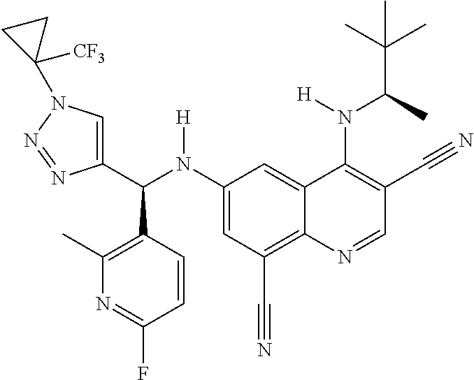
C1(N(C(C2=CN(C3([CF3])CC3)N=N2)C2=C(C)N=C(F)C=C2)[H])=CC(C#N)=C2C(=C1)C(N(C(C(C)(C)C)C)[H])=C(C#N)C=N2
